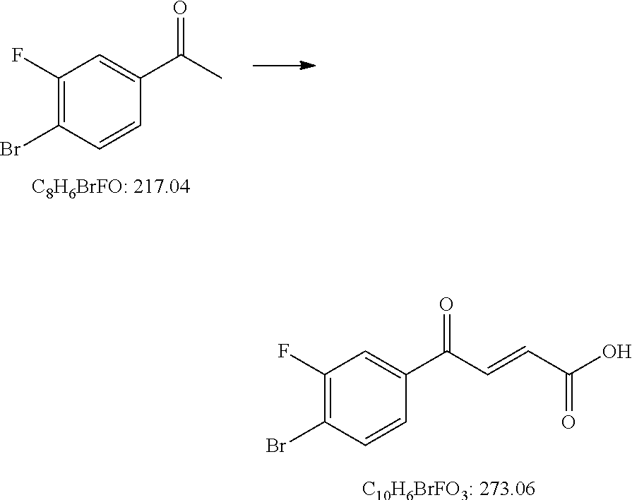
C1(Br)=C(F)C=C(C(=O)C=CC(O)=O)C=C1.[C10H6BrFO3: 273.06].C1(F)=C(Br)C=CC(C(=O)C)=C1.[C8H6BrFO: 217.04]
